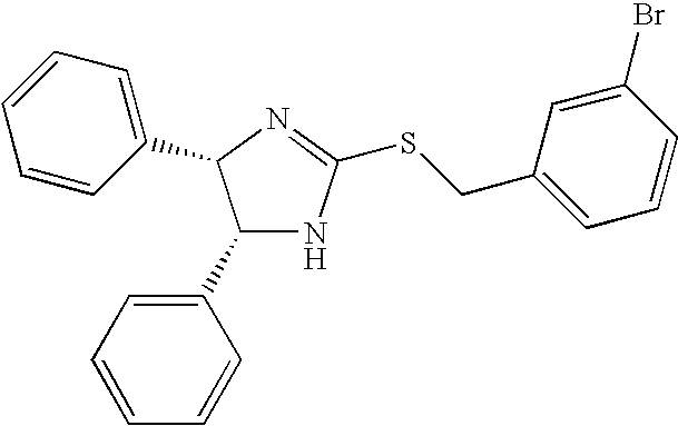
C1(C2=CC=CC=C2)NC(SCC2=CC=CC(Br)=C2)=NC1C1=CC=CC=C1
